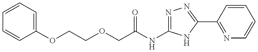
C(C(NC1=NN=C(C2=NC=CC=C2)N1)=O)OCCOC1=CC=CC=C1
